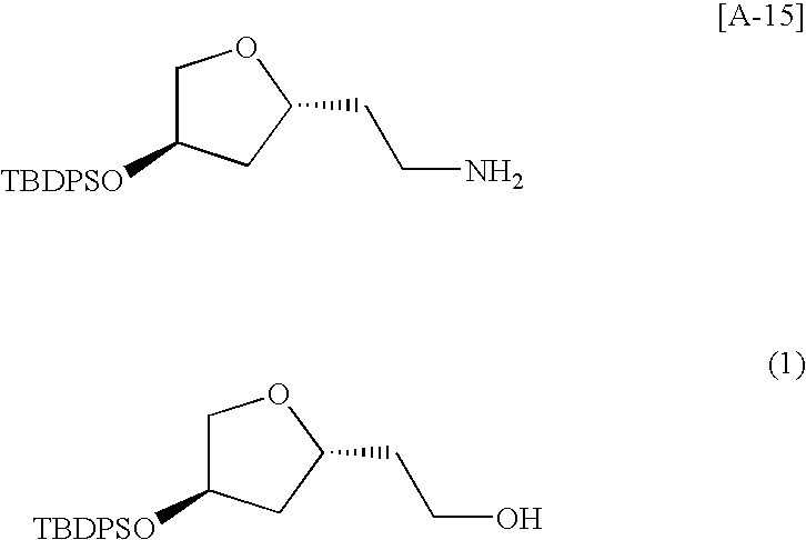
C1C([TBDPSO])CC(CCN)O1.C1C([TBDPSO])CC(CCO)O1
